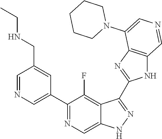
C1(C2=CN=CC(CNCC)=C2)=NC=C2C(=C1F)C(C1=NC3=C(N1)C=NC=C3N1CCCCC1)=NN2
